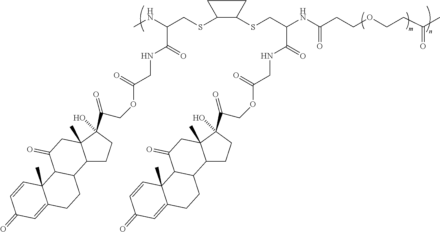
C12CCC(O)(C(=O)COC(CNC(C(NC)CSC3C(SCC(NC(CCOCCC(C)=O)=O)C(NCC(OCC(C4(O)CCC5C4(C)CC(=O)C4C5CCC5=CC(=O)C=CC45C)=O)=O)=O)CC3)=O)=O)C1(C)CC(=O)C1C2CCC2=CC(=O)C=CC12C
